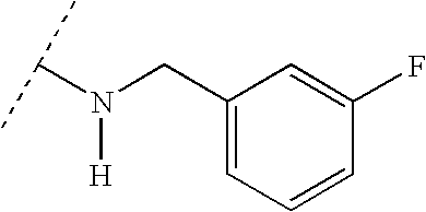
N(C(C)C)([H])CC1=CC=CC(F)=C1
